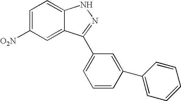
C1=C([O2N])C=C2C(=C1)NN=C2C1=CC=CC(C2=CC=CC=C2)=C1
